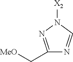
[X2]N1N=C(C[MeO])N=C1
